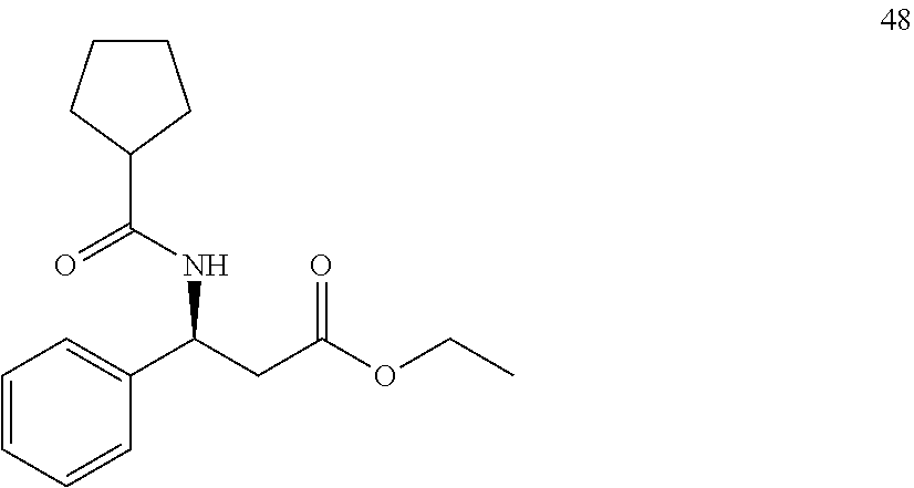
C1=CC=CC(C(CC(OCC)=O)NC(C2CCCC2)=O)=C1
